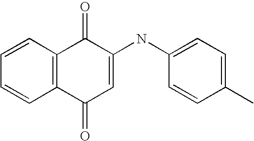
C1=CC=CC2=C1C(=O)C(NC1=CC=C(C)C=C1)=CC2=O
